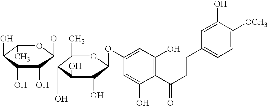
C1=C(OC2C(O)C(O)C(O)C(COC3C(O)C(O)C(O)C(C)O3)O2)C=C(O)C(C(C=CC2=CC=C([OCH3])C(O)=C2)=O)=C1O
